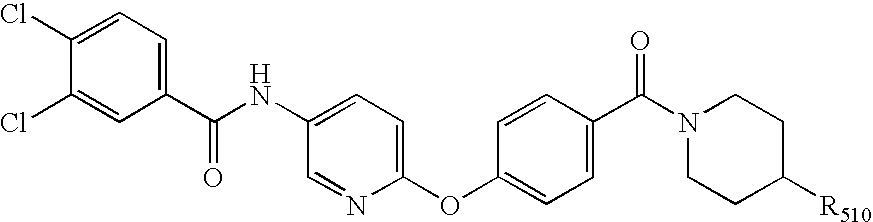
C1(C(NC2=CC=C(OC3=CC=C(C(N4CCC([R510])CC4)=O)C=C3)N=C2)=O)=CC=C(Cl)C(Cl)=C1
